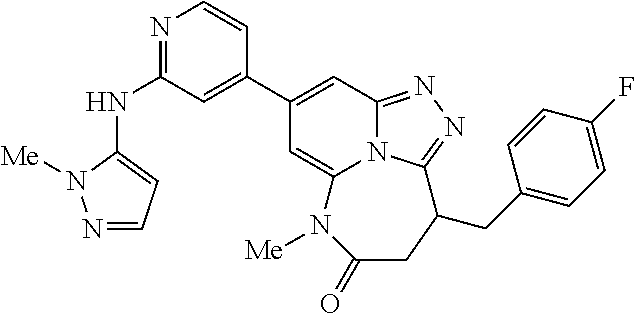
N1=C(NC2=CC=NN2[Me])C=C(C2=CC3=NN=C4N3C(=C2)N([Me])C(=O)CC4CC2=CC=C(F)C=C2)C=C1
